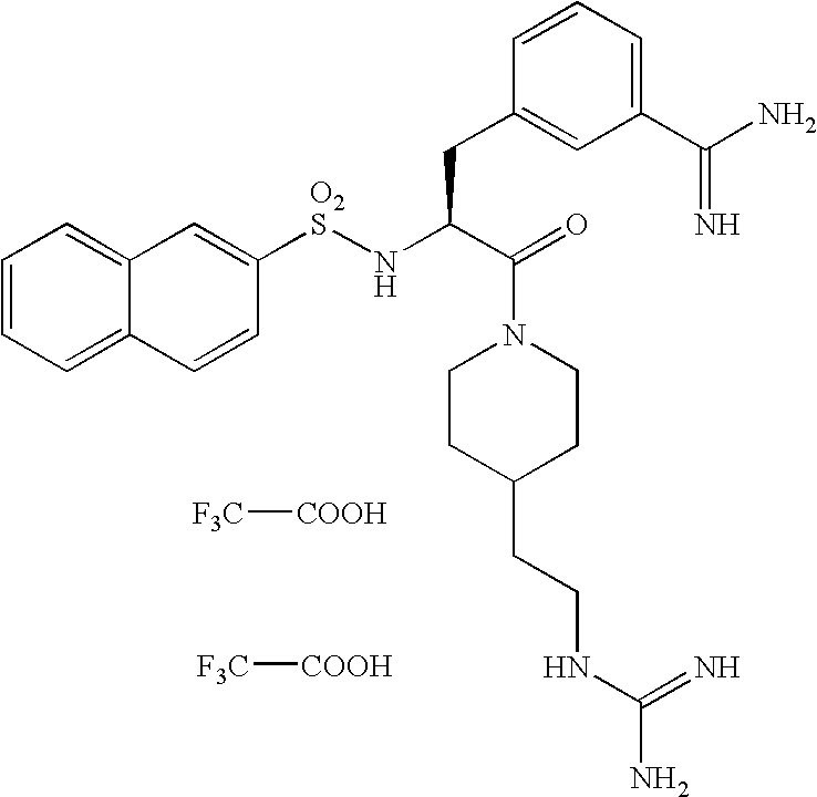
C1=CC=C2C(=C1)C=C([O2S]NC(C(=O)N1CCC(CCNC(=N)N)CC1)CC1=CC(C(N)=N)=CC=C1)C=C2.[F3C][COOH].[F3C][COOH]
